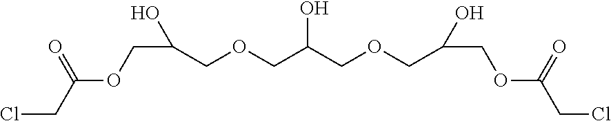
C(COCC(COCC(COC(=O)CCl)O)O)(COC(CCl)=O)O
